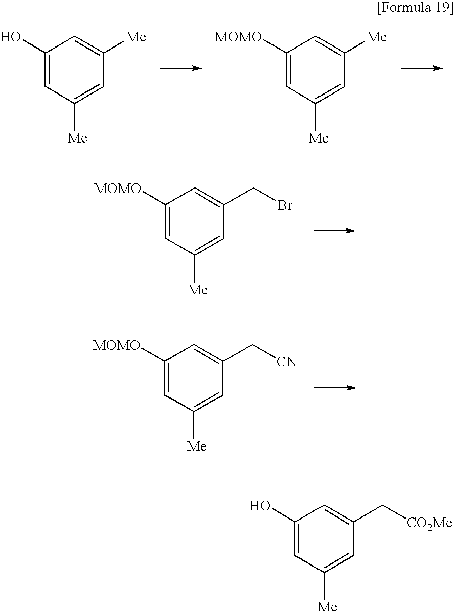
C1(O)=CC([Me])=CC([Me])=C1.C1([MOMO])=CC([Me])=CC([Me])=C1.C1([MOMO])=CC([Me])=CC(CBr)=C1.C1([MOMO])=CC([Me])=CC(C[CN])=C1.C1(O)=CC([Me])=CC(C[CO2Me])=C1
